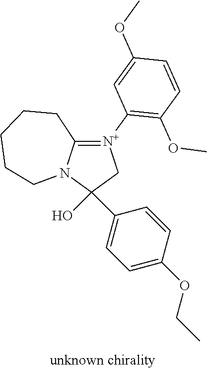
C1(O)(C2=CC=C(OCC)C=C2)C[N+](C2=C(OC)C=CC(OC)=C2)=C2N1CCCCC2
